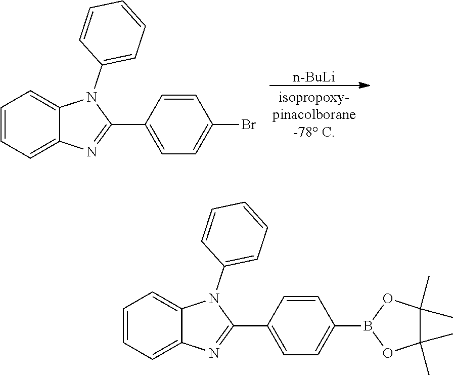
C1=CC=C2C(=C1)N(C1=CC=CC=C1)C(C1=CC=C(Br)C=C1)=N2.[n-BuLi].C1=CC=C2C(=C1)N(C1=CC=CC=C1)C(C1=CC=C(B3OC(C)(C)C(C)(C)O3)C=C1)=N2
